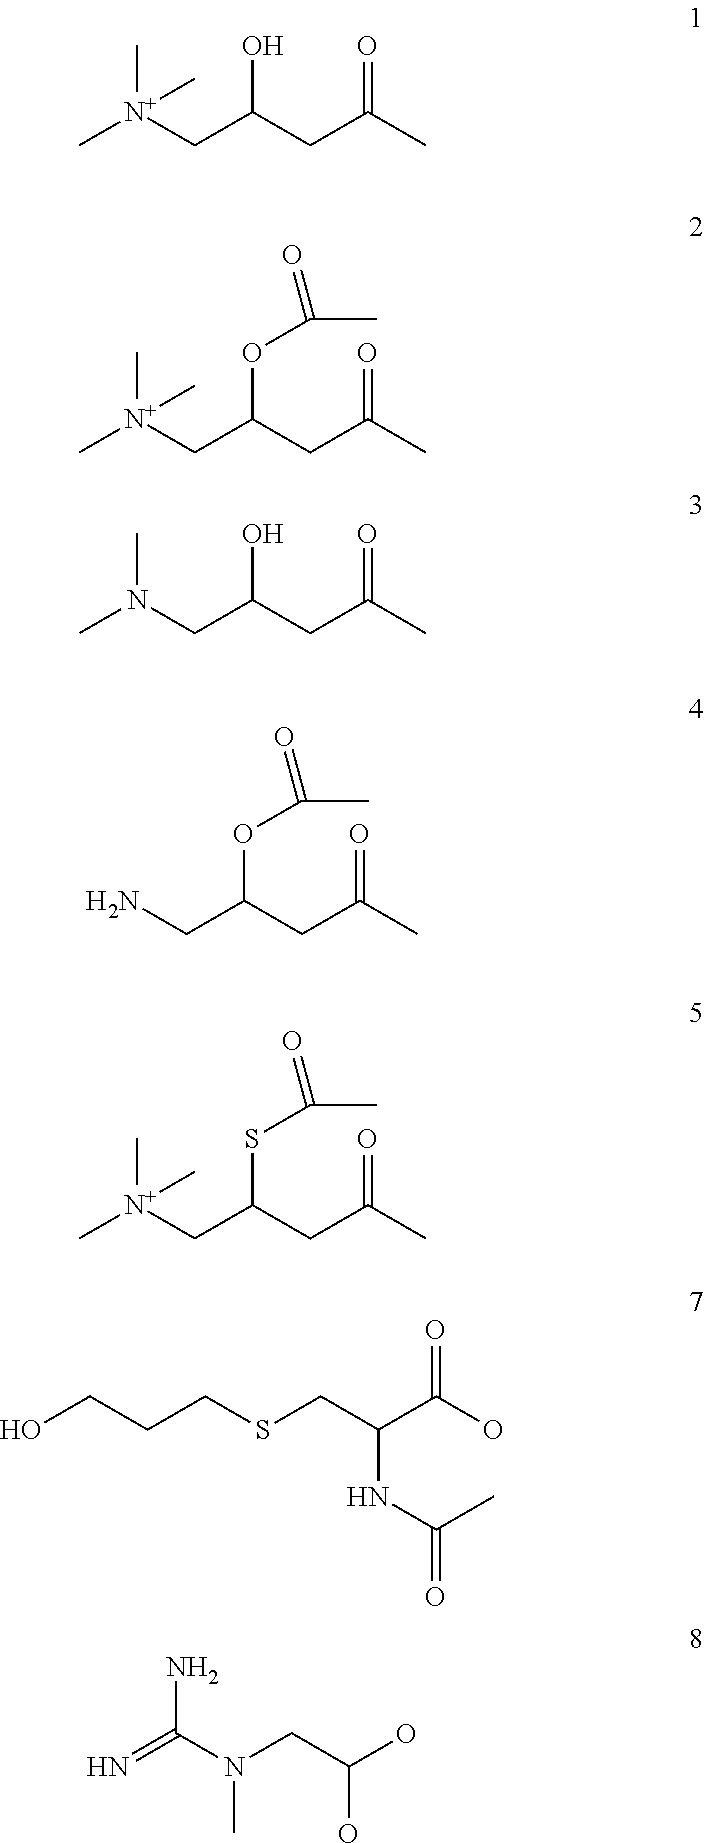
C[N+](CC(CC(C)=O)O)(C)C.C[N+](CC(CC(C)=O)OC(C)=O)(C)C.CN(CC(CC(C)=O)O)C.C(C(CC(C)=O)OC(C)=O)N.C[N+](CC(CC(C)=O)SC(C)=O)(C)C.C(NC(C)=O)(C(O)=O)CSCCCO.C(O)(CN(C(=N)N)C)O
